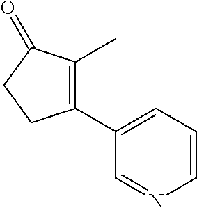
C1(C2=C(C)C(=O)CC2)=CC=CN=C1
